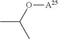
O([A25])C(C)C
